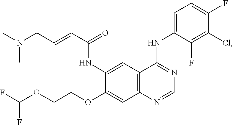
C12=C(C=C(NC(C=CCN(C)C)=O)C(OCCOC(F)F)=C1)C(NC1=CC=C(F)C(Cl)=C1F)=NC=N2
